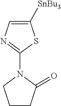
C1=C([SnBu3])SC(N2C(=O)CCC2)=N1
